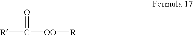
[R]C(=O)[OO][R]
